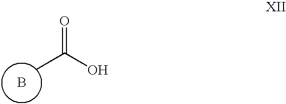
B.CC(O)=O
